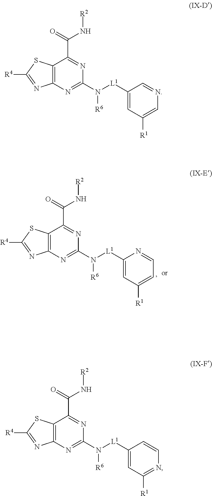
C12=C(N=C(N([L1]C3=CC([R1])=CC=N3)[R6])N=C1C(=O)N[R2])N=C([R4])S2.C12=C(N=C(N([L1]C3=CC([R1])=CN=C3)[R6])N=C1C(=O)N[R2])N=C([R4])S2.C12=C(N=C(N([L1]C3=CC([R1])=NC=C3)[R6])N=C1C(=O)N[R2])N=C([R4])S2
